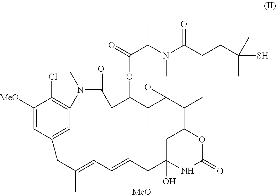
C1([MeO])=CC2=CC(=C1Cl)N(C)C(=O)CC(OC(C(C)N(C(CCC(S)(C)C)=O)C)=O)C1(C)C(O1)C(C)C1CC(O)(NC(=O)O1)C([MeO])C=CC=C(C)C2
